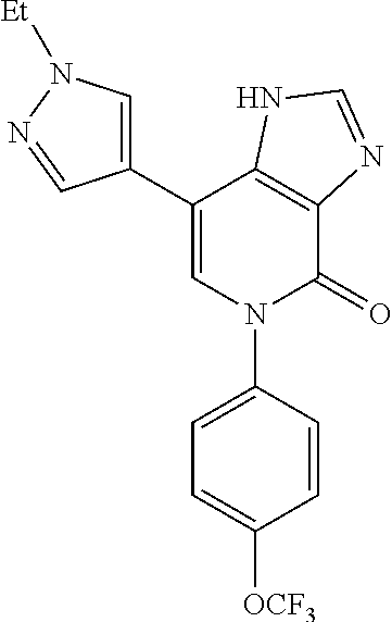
C1(C2=CN([Et])N=C2)=CN(C2=CC=C([OCF3])C=C2)C(=O)C2=C1NC=N2
